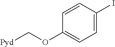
C1=C(I)C=CC(OC[Pyd])=C1
